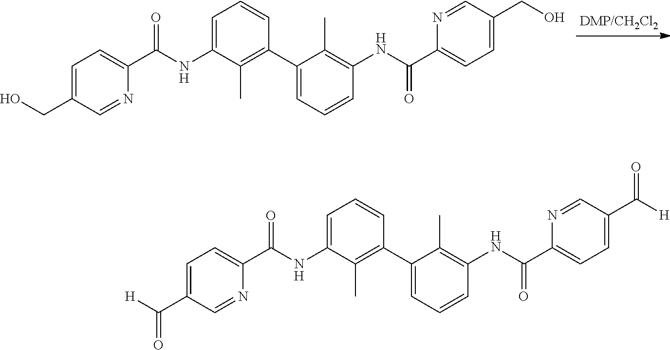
N1=CC(CO)=CC=C1C(NC1=C(C)C(C2=C(C)C(NC(C3=CC=C(CO)C=N3)=O)=CC=C2)=CC=C1)=O.N1=CC(C([H])=O)=CC=C1C(NC1=C(C)C(C2=C(C)C(NC(C3=CC=C(C([H])=O)C=N3)=O)=CC=C2)=CC=C1)=O
